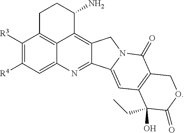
C1([R3])=C([R4])C=C2C3=C1CCC(N)C3=C1C(=N2)C2=CC3=C(C(=O)N2C1)COC(=O)C3(O)CC
